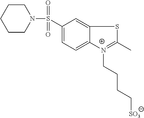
C1CN(S(=O)(=O)C2=CC=C3C(=C2)SC(C)=[N+]3CCCC[SO3])CCC1
